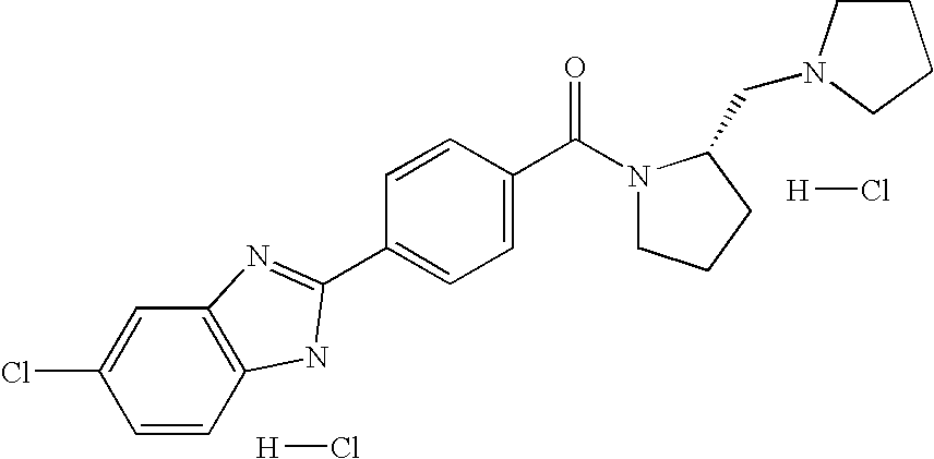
ClC1=CC2=C(C=C1)NC(C1=CC=C(C(=O)N3CCCC3CN3CCCC3)C=C1)=N2.[H]Cl.[H]Cl
